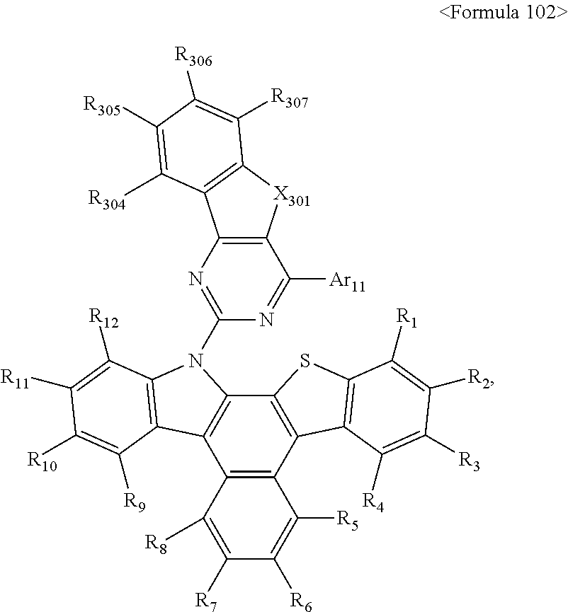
N1=C(N2C3=C(C4=C(C5=C3SC3=C5C([R4])=C([R3])C([R2])=C3[R1])C([R5])=C([R6])C([R7])=C4[R8])C3=C2C([R12])=C([R11])C([R10])=C3[R9])N=C([Ar11])C2=C1C1=C([X301]2)C([R307])=C([R306])C([R305])=C1[R304]
